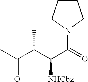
C1CCN(C(C([NHCbz])C(C)C(=O)C)=O)C1
